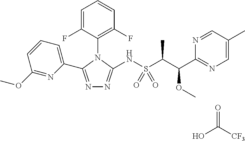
N1=C(C2=CC=CC(OC)=N2)N(C2=C(F)C=CC=C2F)C(NS(C(C(C2=NC=C(C)C=N2)OC)C)(=O)=O)=N1.O=C([CF3])O
